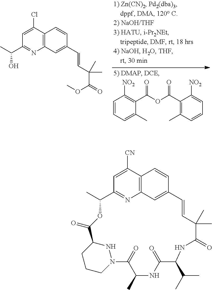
C1=C(Cl)C2=C(N=C1C(C)O)C=C(C=CC(C(=O)OC)(C)C)C=C2.C1=CC=C(C)C(C(OC(C2=C(C)C=CC=C2[NO2])=O)=O)=C1[NO2].C1=C([CN])C2=C3N=C1C(C)OC(=O)C1CCCN(N1)C(=O)C(C)NC(=O)C(C(C)C)NC(=O)C(C)(C)C=CC(=C3)C=C2
